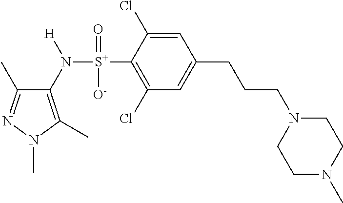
C1(C)=NN(C)C(C)=C1N([S+](C1=C(Cl)C=C(CCCN2CCN(C)CC2)C=C1Cl)(=O)[O-])[H]
